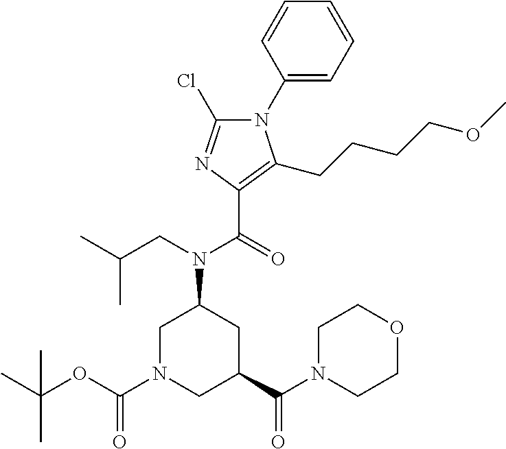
N1(C2=CC=CC=C2)C(Cl)=NC(C(=O)N(CC(C)C)C2CN(C(OC(C)(C)C)=O)CC(C(N3CCOCC3)=O)C2)=C1CCCCOC
